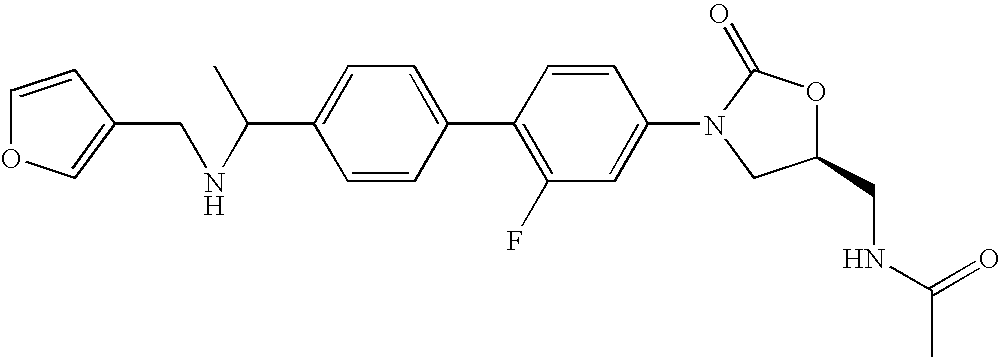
C1=C(C(NCC2=COC=C2)C)C=CC(C2=C(F)C=C(N3CC(CNC(C)=O)OC3=O)C=C2)=C1
